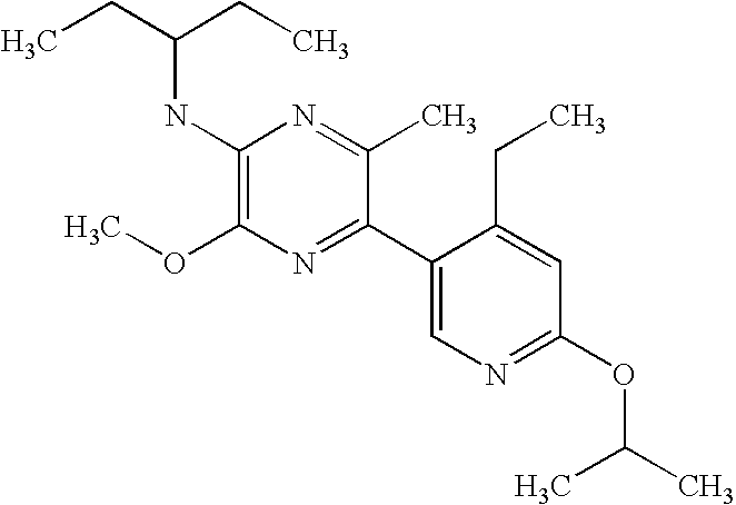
C1(OC)=C(NC(CC)CC)N=C(C)C(C2=CN=C(OC(C)C)C=C2CC)=N1
